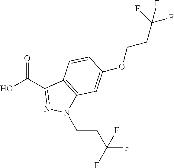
OC(C1=NN(CCC(F)(F)F)C2=C1C=CC(OCCC(F)(F)F)=C2)=O
